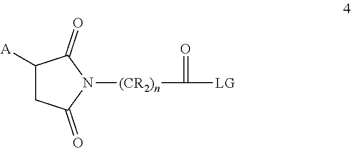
C1([A])CC(=O)N([(CR2)n]C([LG])=O)C1=O
